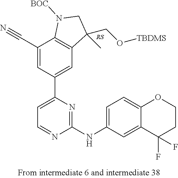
C1(C#N)=CC(C2=CC=NC(NC3=CC=C4C(=C3)C(F)(F)CCO4)=N2)=CC2=C1N([BOC])CC2(CO[TBDMS])C
